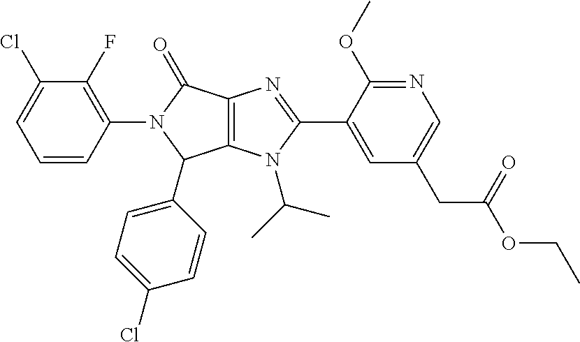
C1=CC(N2C(=O)C3=C(C2C2=CC=C(Cl)C=C2)N(C(C)C)C(C2=CC(CC(OCC)=O)=CN=C2OC)=N3)=C(F)C(Cl)=C1
